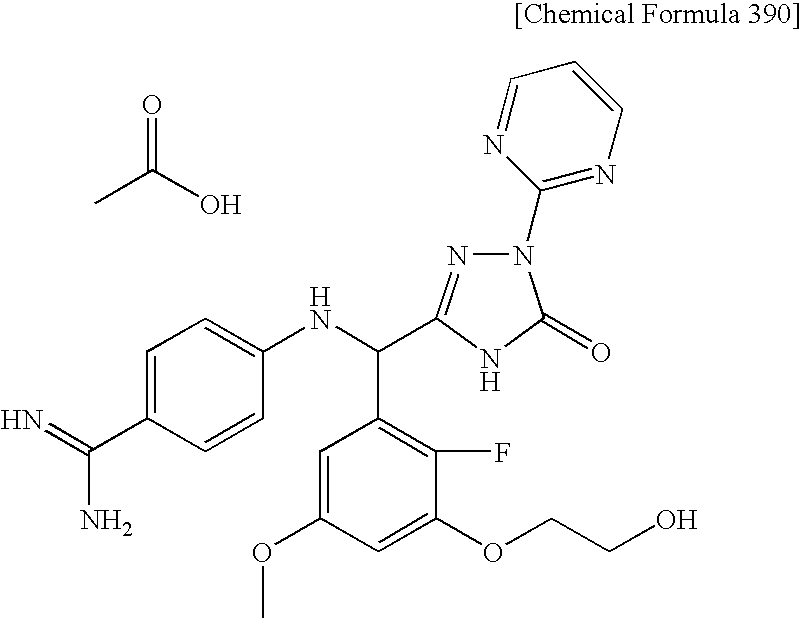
CC(O)=O.C1=C(C(=N)N)C=CC(NC(C2=C(F)C(OCCO)=CC(OC)=C2)C2=NN(C3=NC=CC=N3)C(=O)N2)=C1
